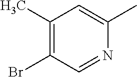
C1(C)=C(Br)C=NC(C)=C1
